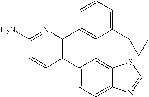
C1(C2=CC=C3C(=C2)SC=N3)=C(C2=CC(C3CC3)=CC=C2)N=C(N)C=C1
